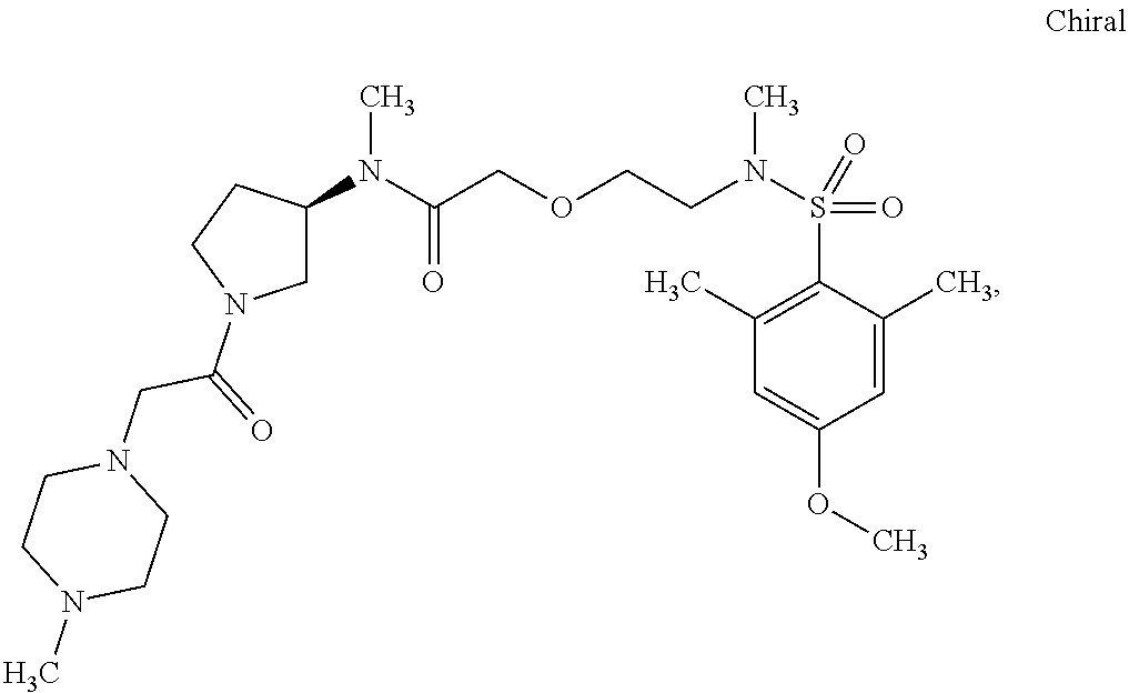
C1C(N(C(COCCN(S(C2=C(C)C=C(OC)C=C2C)(=O)=O)C)=O)C)CCN1C(=O)CN1CCN(C)CC1
